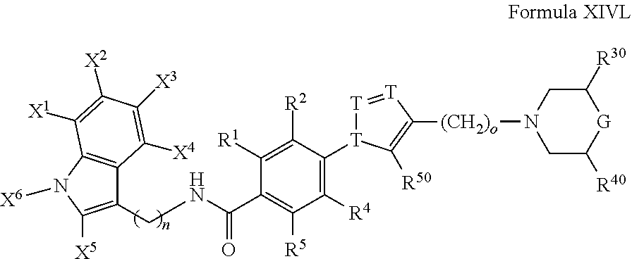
C1(CNC(C2=C([R5])C([R4])=C([T]3[T]=[T]C([(CH2)o]N4CC([R40])[G]C([R30])C4)=C3[R50])C([R2])=C2[R1])=O)=C([X5])N([X6])C2=C1C([X4])=C([X3])C([X2])=C2[X1]
